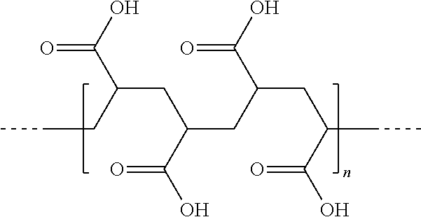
C(CC(CC(CC(CC(CC)C(O)=O)C(O)=O)C(O)=O)C(O)=O)C
